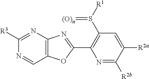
C1=C([R2a])C([R2b])=NC(C2=NC3=C(O2)C=NC([R3])=N3)=C1S([R1])=[(O)n]
